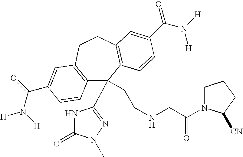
C12=C(CCC3=C(C=CC(C(=O)N([H])[H])=C3)C1(CCNCC(=O)N1CCCC1[CN])C1=NN(C)C(=O)N1)C=C(C(N([H])[H])=O)C=C2
